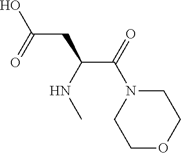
C1OCCN(C(C(CC(O)=O)NC)=O)C1
